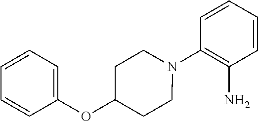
C1=CC=CC(N2CCC(OC3=CC=CC=C3)CC2)=C1N
